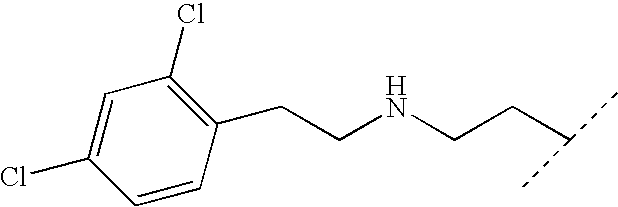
C(NCCC(C)C)CC1=C(Cl)C=C(Cl)C=C1
